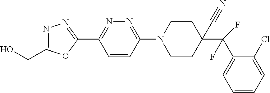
N1=C(CO)OC(C2=NN=C(N3CCC(C#N)(C(C4=CC=CC=C4Cl)(F)F)CC3)C=C2)=N1
